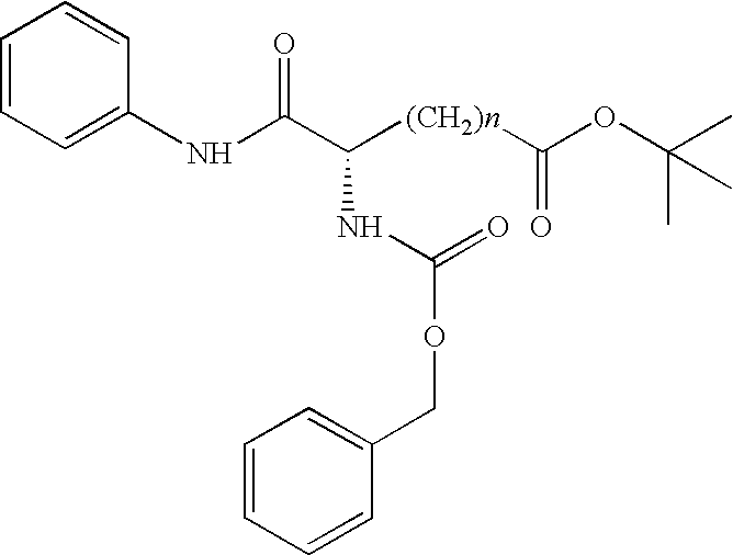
C1(NC(C([(CH2)n]C(OC(C)(C)C)=O)NC(OCC2=CC=CC=C2)=O)=O)=CC=CC=C1
